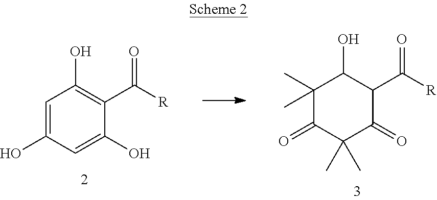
C1=C(O)C=C(O)C(C([R])=O)=C1O.C1(C)(C)C(=O)C(C)(C)C(=O)C(C([R])=O)C1O
